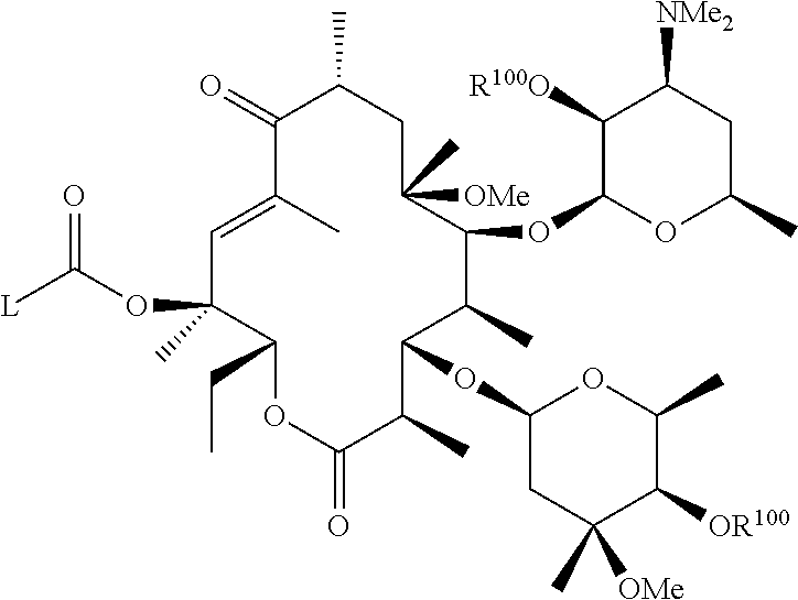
C1=C(C)C(=O)C(C)CC([OMe])(C)C(OC2OC(C)CC([NMe2])C2[R100O])C(C)C(OC2CC(C)([OMe])C([OR100])C(C)O2)C(C)C(=O)OC(CC)C1(C)OC([L])=O
